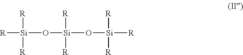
[R][Si]([R])([R])O[Si](O[Si]([R])([R])[R])([R])[R]
